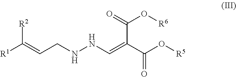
[R2]C(=CCNNC=C(C(O[R5])=O)C(=O)O[R6])[R1]
